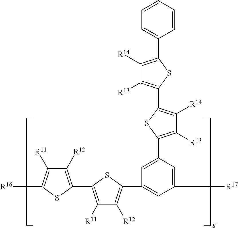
C1([R14])=C(C2=CC=CC=C2)SC(C2=C([R14])C([R13])=C(C3=CC(C4=C([R12])C([R11])=C(C5=C([R12])C([R11])=C([R16])S5)S4)=CC([R17])=C3)S2)=C1[R13]
